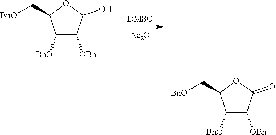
[Ac2O].C1([BnO])C([OBn])C(O)OC1C[BnO].C1([BnO])C([OBn])C(=O)OC1C[BnO]
